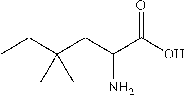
C(C(C(=O)O)N)C(CC)(C)C
